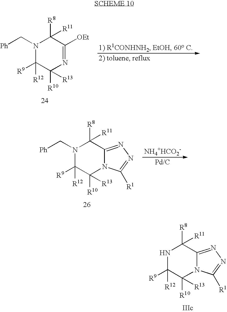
[R9]C1([R12])C([R10])([R13])N=C([OEt])C([R8])([R11])N1C[Ph].[NH4+HCO2-].[R9]C1([R12])C([R10])([R13])N2C(=NN=C2[R1])C([R8])([R11])N1C[Ph].[R9]C1([R12])C([R10])([R13])N2C(=NN=C2[R1])C([R8])([R11])N1
